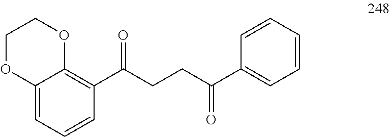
C12=CC=CC(C(CCC(C3=CC=CC=C3)=O)=O)=C1OCCO2
